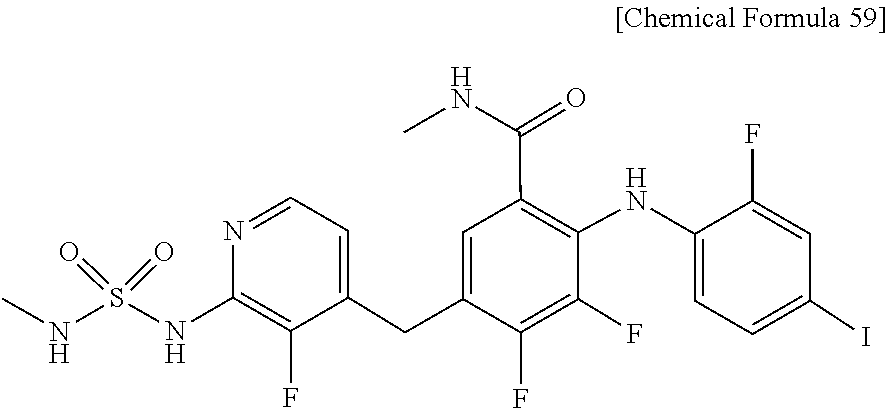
O=S(=O)(NC)NC1=C(F)C(CC2=CC(C(NC)=O)=C(NC3=CC=C(I)C=C3F)C(F)=C2F)=CC=N1
